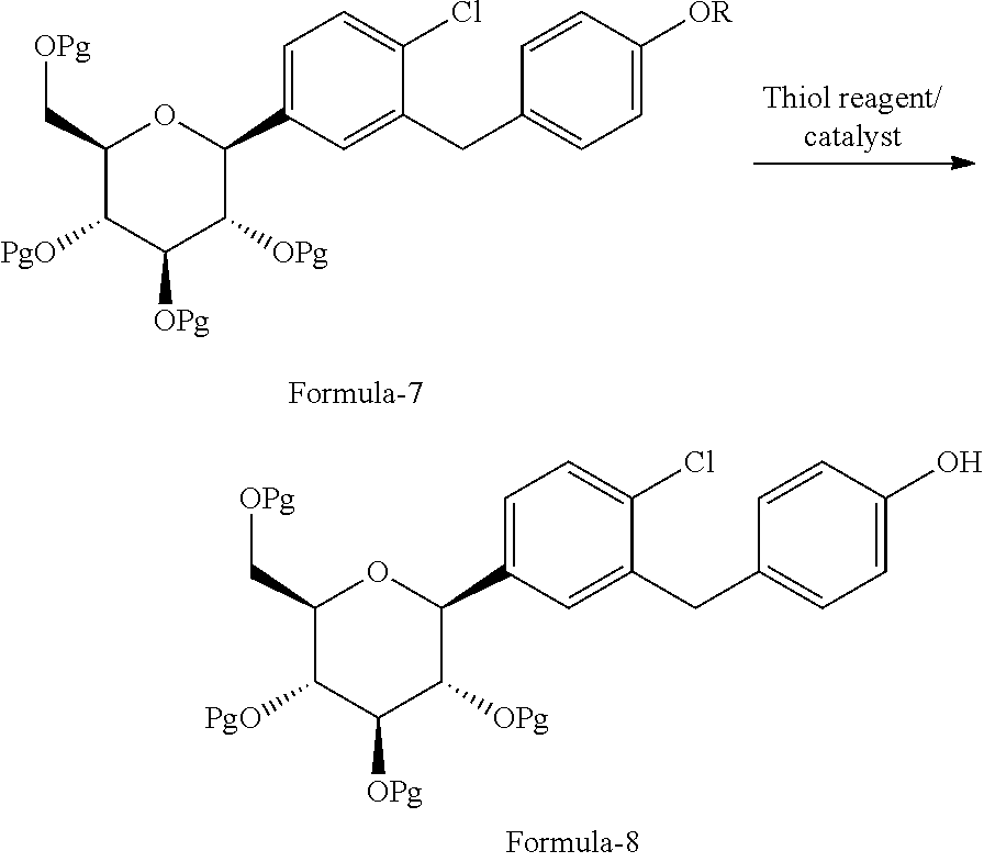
C1(C[OPg])C([PgO])C([OPg])C([OPg])C(C2=CC=C(Cl)C(CC3=CC=C(O)C=C3)=C2)O1.C1(C[OPg])C([PgO])C([OPg])C([OPg])C(C2=CC=C(Cl)C(CC3=CC=C([OR])C=C3)=C2)O1
